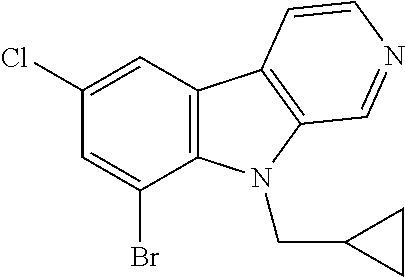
C12=C(N(CC3CC3)C3=C1C=CN=C3)C(Br)=CC(Cl)=C2
